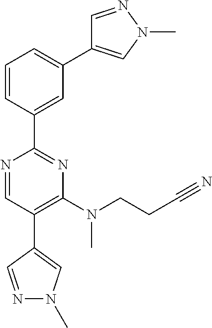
N1=CC(C2=CN(C)N=C2)=C(N(CCC#N)C)N=C1C1=CC(C2=CN(C)N=C2)=CC=C1
